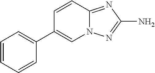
C12=NC(N)=NN1C=C(C1=CC=CC=C1)C=C2
